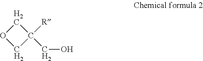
O1CC([R])(CO)C1
